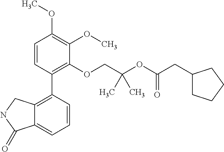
C1=CC(C2=C3C(=CC=C2)C(=O)NC3)=C(OCC(OC(CC2CCCC2)=O)(C)C)C(OC)=C1OC
